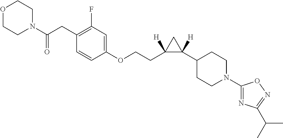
N1(C(CC2=C(F)C=C(OCCC3([H])C(C4CCN(C5=NC(C(C)C)=NO5)CC4)([H])C3)C=C2)=O)CCOCC1
